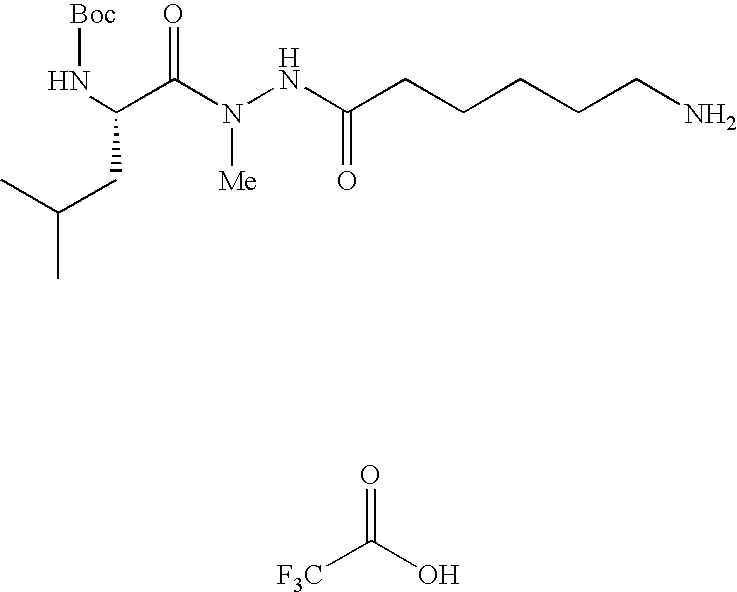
[Boc]NC(C(N(NC(CCCCCN)=O)[Me])=O)CC(C)C.[F3C]C(O)=O
